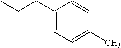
C1(CCC)=CC=C(C)C=C1
